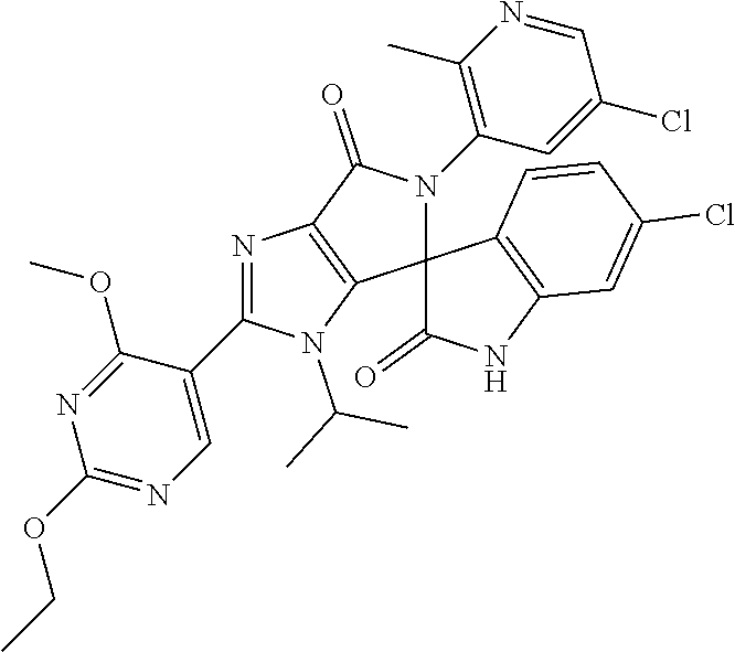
N1=C(C2=CN=C(OCC)N=C2OC)N(C(C)C)C2=C1C(=O)N(C1=C(C)N=CC(Cl)=C1)C21C(=O)NC2=C1C=CC(Cl)=C2
